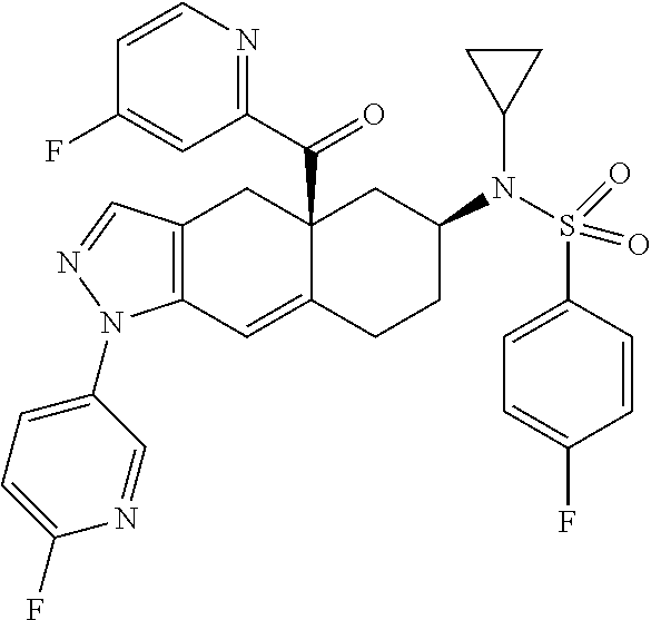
C12(C(C3=NC=CC(F)=C3)=O)C(=CC3=C(C1)C=NN3C1=CC=C(F)N=C1)CCC(N(S(C1=CC=C(F)C=C1)(=O)=O)C1CC1)C2
